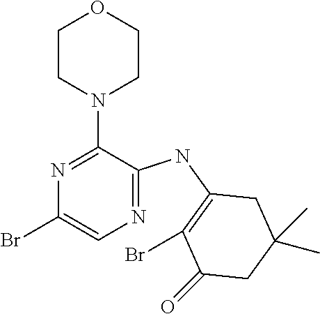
N1=C(N2CCOCC2)C(NC2=C(Br)C(=O)CC(C)(C)C2)=NC=C1Br
